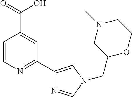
C1=CN=C(C2=CN(CC3OCCN(C)C3)C=N2)C=C1C(=O)O
